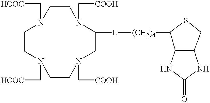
[(CH2)4](C1C2C(CS1)NC(=O)N2)[L]C1N(C[COOH])CCN(C[HOOC])CCN(C[HOOC])CCN(C[COOH])C1
